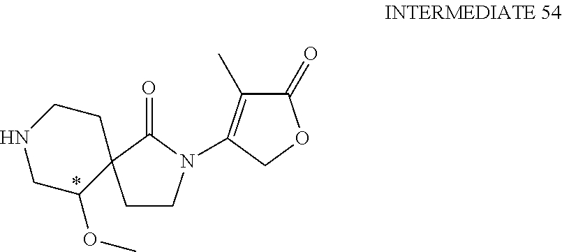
C1CN(C2=C(C)C(=O)OC2)C(=O)C12C(OC)CNCC2
